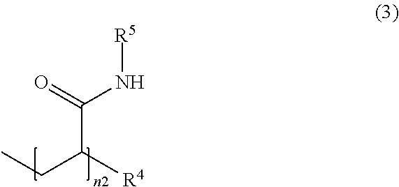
CCC([R4])C(=O)N[R5]
